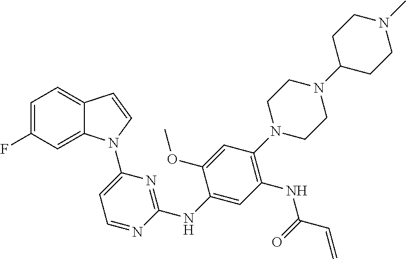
C1(NC2=NC(N3C4=CC(F)=CC=C4C=C3)=CC=N2)=CC(NC(C=C)=O)=C(N2CCN(C3CCN(C)CC3)CC2)C=C1OC
